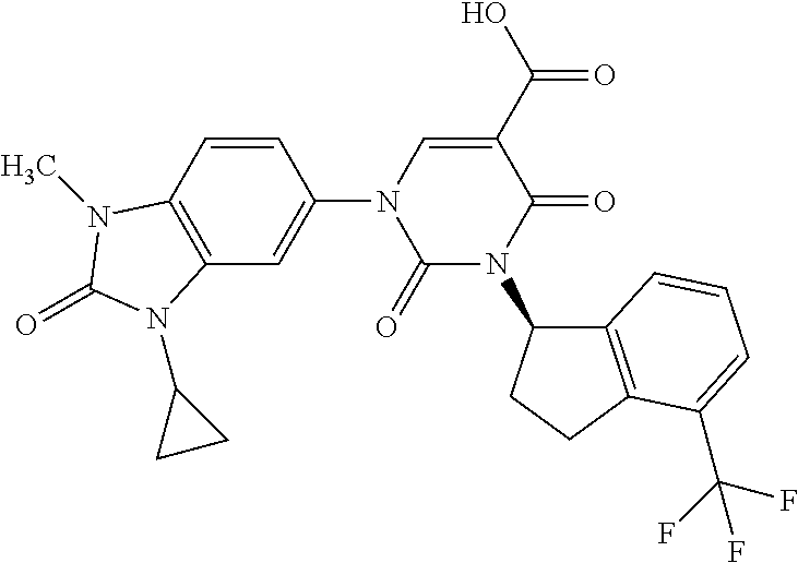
C1(=O)N(C2C3=C(CC2)C(C(F)(F)F)=CC=C3)C(=O)C(C(O)=O)=CN1C1=CC2=C(C=C1)N(C)C(=O)N2C1CC1
